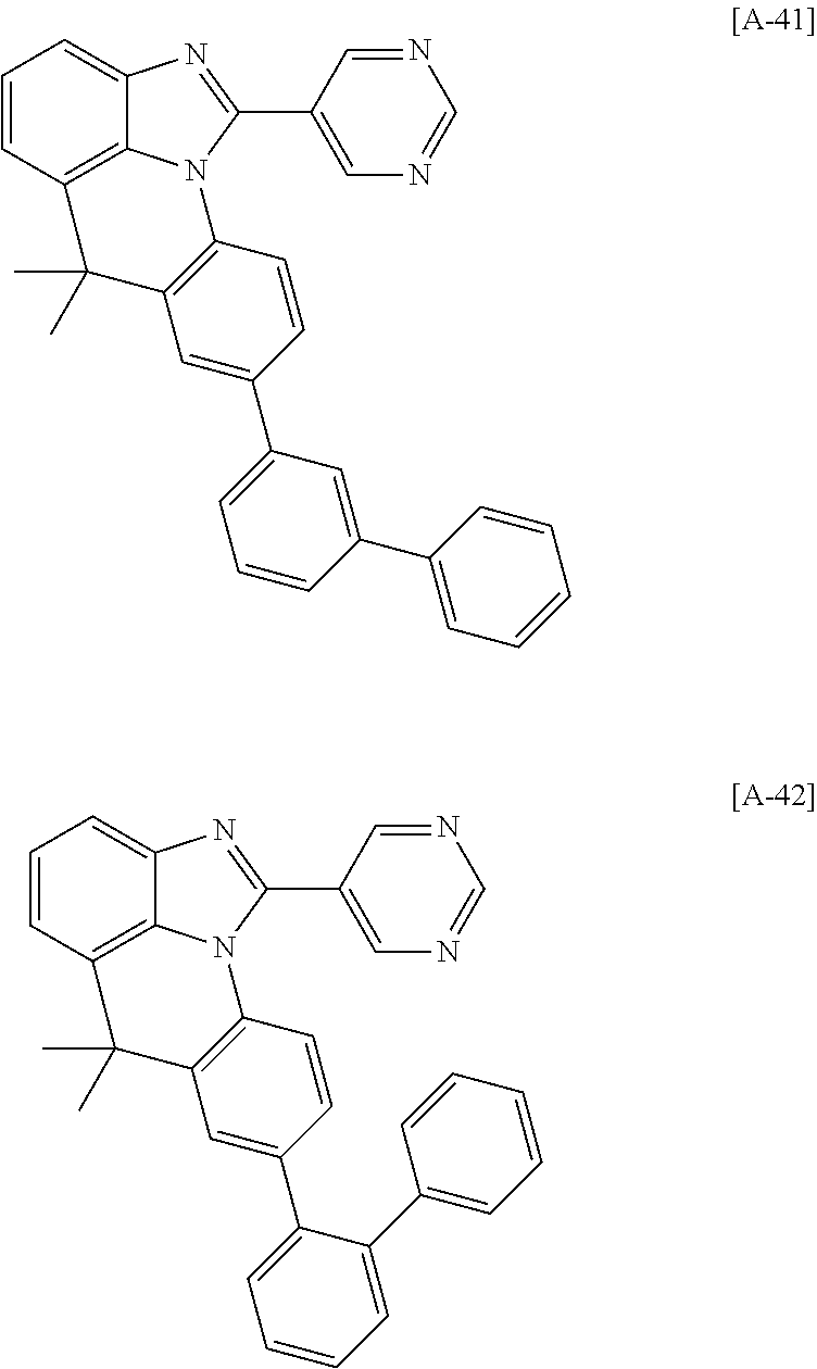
C1=CC2=C3C(=C1)N=C(C1=CN=CN=C1)N3C1=C(C=C(C3=CC=CC(C4=CC=CC=C4)=C3)C=C1)C2(C)C.C1=CC2=C3C(=C1)N=C(C1=CN=CN=C1)N3C1=C(C=C(C3=CC=CC=C3C3=CC=CC=C3)C=C1)C2(C)C
